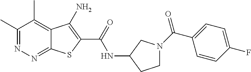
C1(C)=NN=C2C(=C1C)C(N)=C(C(=O)NC1CCN(C(C3=CC=C(F)C=C3)=O)C1)S2
